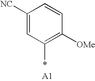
C1([NC])=CC(*)=C([OMe])C=C1
